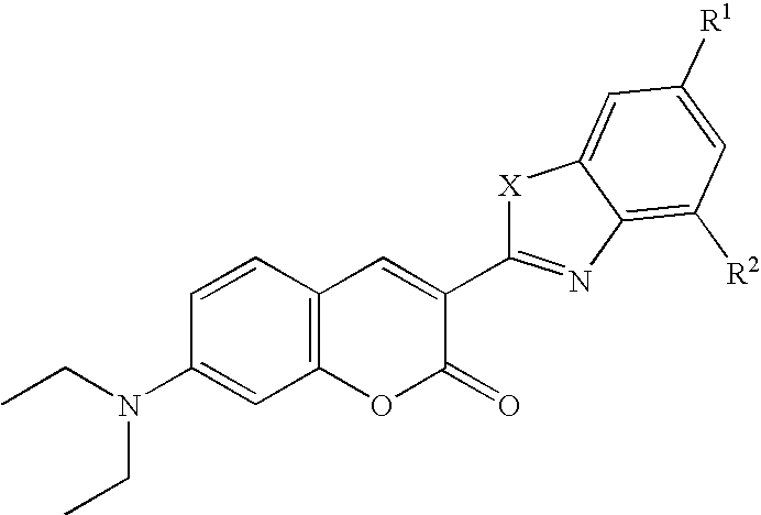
C1=CC2=C(C=C1N(CC)CC)OC(=O)C(C1=NC3=C([R2])C=C([R1])C=C3[X]1)=C2
